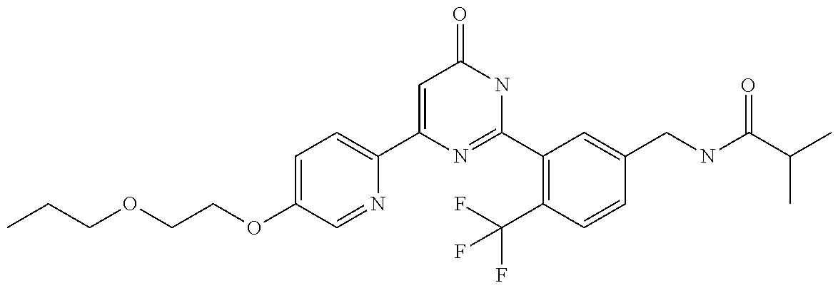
C1(C2=CC=C(OCCOCCC)C=N2)=CC(=O)NC(C2=C(C(F)(F)F)C=CC(CNC(C(C)C)=O)=C2)=N1
